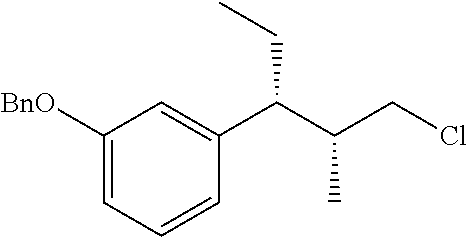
C1([BnO])=CC=CC(C(C(CCl)C)CC)=C1
